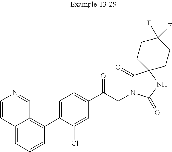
C12=CC=CC(C3=CC=C(C(CN4C(=O)C5(NC4=O)CCC(F)(F)CC5)=O)C=C3Cl)=C1C=NC=C2
